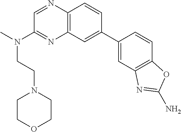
C12=C(C=CC(C3=CC4=C(C=C3)OC(N)=N4)=C1)N=CC(N(C)CCN1CCOCC1)=N2
